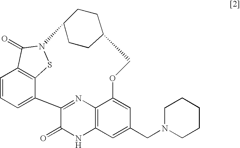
C1=CC=C2C3=C1C(=O)N(S3)C1CCC(CC1)COC1=CC(CN3CCCCC3)=CC3=C1N=C2C(=O)N3
